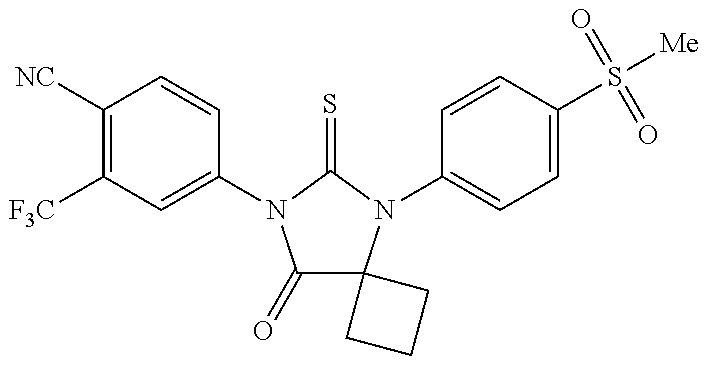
C1([NC])=C([F3C])C=C(N2C(=O)C3(N(C4=CC=C(S([Me])(=O)=O)C=C4)C2=S)CCC3)C=C1
